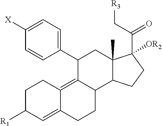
C1=C([X])C=CC(C2C3=C4C(=CC([R1])CC4)CCC3C3C(C)(C2)C(C(C[R3])=O)([OR2])CC3)=C1
